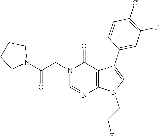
N1(CC(N2CCCC2)=O)C=NC2=C(C1=O)C(C1=CC(F)=C(Cl)C=C1)=CN2CCF
